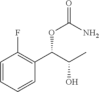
C1=CC=CC(C(C(C)O)OC(N)=O)=C1F
